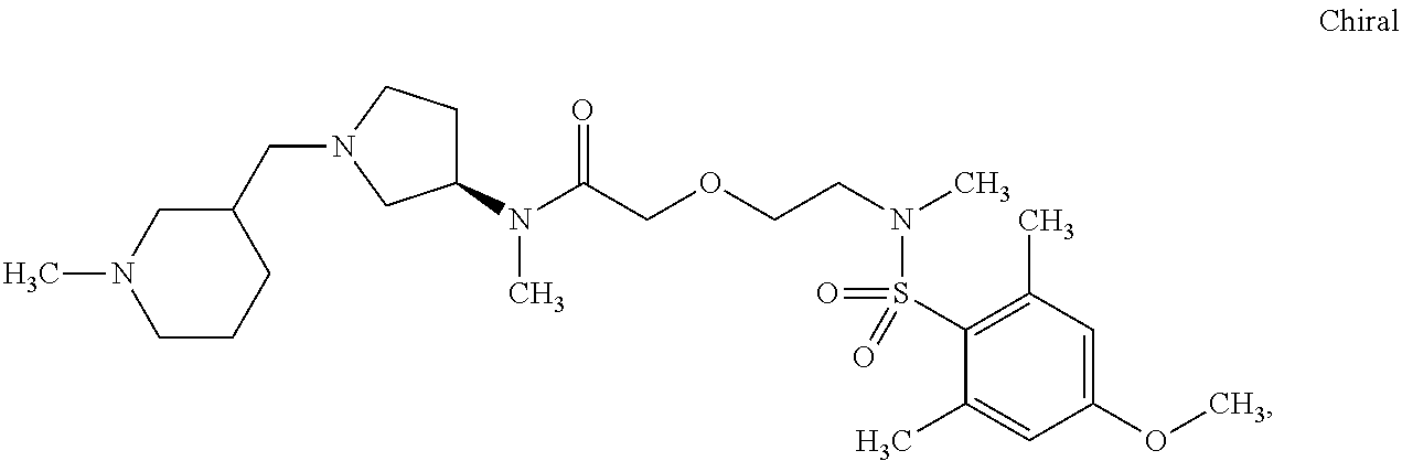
C1CCC(CN2CC(N(C(COCCN(C)S(C3=C(C)C=C(OC)C=C3C)(=O)=O)=O)C)CC2)CN1C
